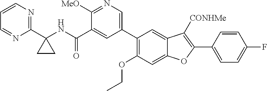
C1(C2(NC(C3=CC(C4=C(OCC)C=C5C(=C4)C([CONHMe])=C(C4=CC=C(F)C=C4)O5)=CN=C3[MeO])=O)CC2)=NC=CC=N1
